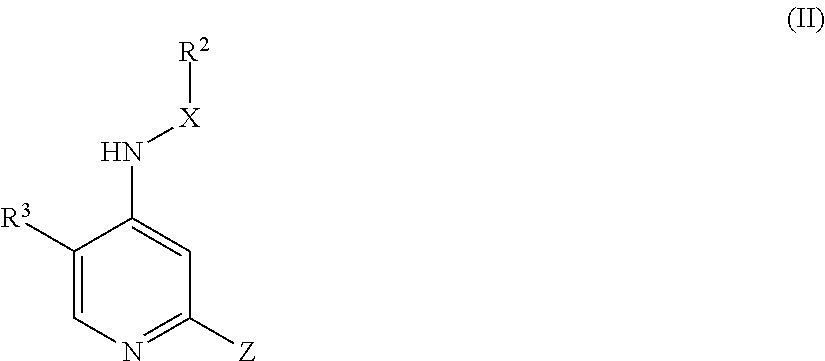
C1([R3])=CN=C([Z])C=C1N[X][R2]
